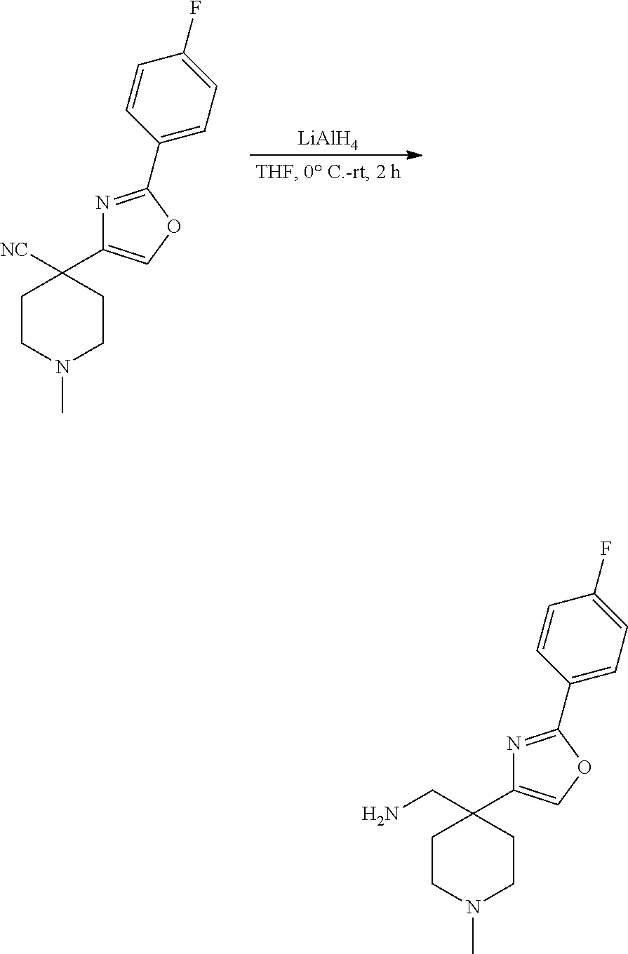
[LiAlH4].N1=C(C2=CC=C(F)C=C2)OC=C1C1([NC])CCN(C)CC1.N1=C(C2=CC=C(F)C=C2)OC=C1C1(CN)CCN(C)CC1
